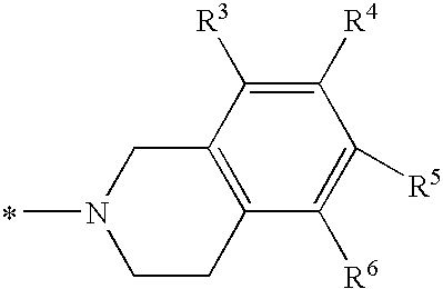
C1([R4])=C([R3])C2=C(C([R6])=C1[R5])CCN(C)C2
